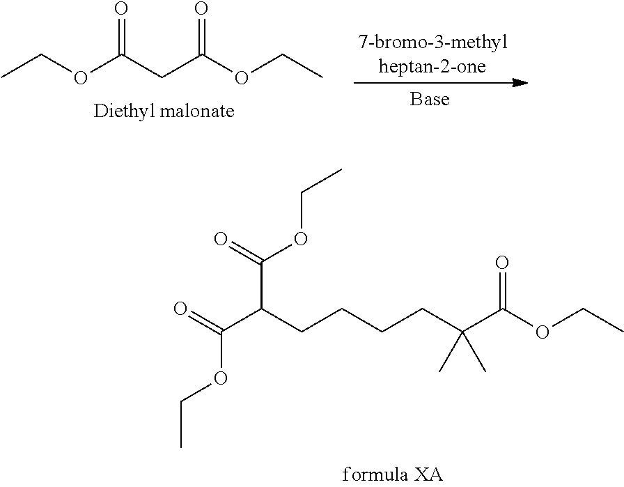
CCOC(CC(OCC)=O)=O.C(C(CCCCC(C(OCC)=O)(C)C)C(OCC)=O)(OCC)=O
